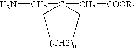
NCC1(C[COOR1])C[(CH2)n]C1
